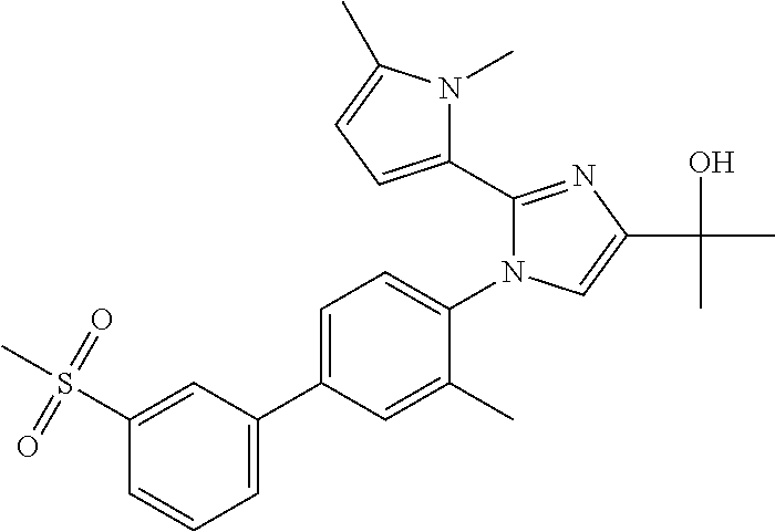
C1(S(=O)(=O)C)=CC(C2=CC=C(N3C(C4=CC=C(C)N4C)=NC(C(O)(C)C)=C3)C(C)=C2)=CC=C1
